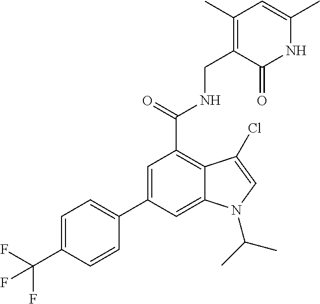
N1C(C)=CC(C)=C(CNC(C2=C3C(=CC(C4=CC=C(C(F)(F)F)C=C4)=C2)N(C(C)C)C=C3Cl)=O)C1=O
